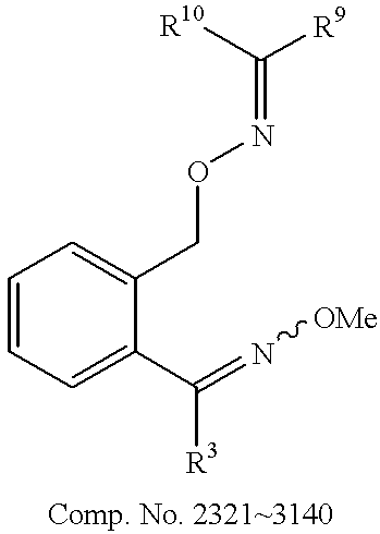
C1=CC=C(C(=N[OMe])[R3])C(CON=C([R9])[R10])=C1
